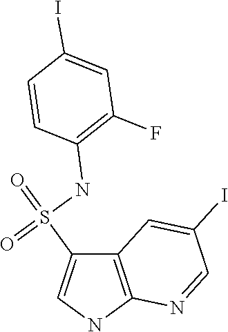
C12=C(NC=C1S(=O)(NC1=C(F)C=C(I)C=C1)=O)N=CC(I)=C2
